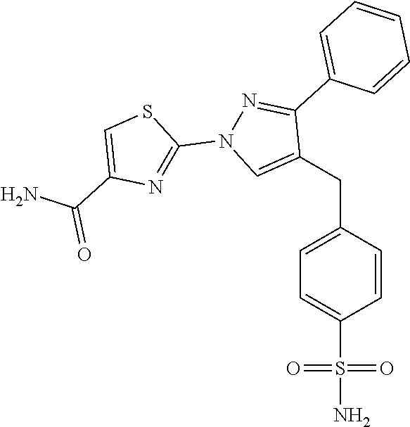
C(C1=CN(C2=NC(C(=O)N)=CS2)N=C1C1=CC=CC=C1)C1=CC=C(S(N)(=O)=O)C=C1
